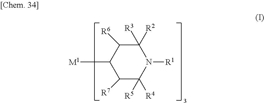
C1([R3])([R2])C([R6])C([M1])C([R7])C([R4])([R5])N1[R1]
